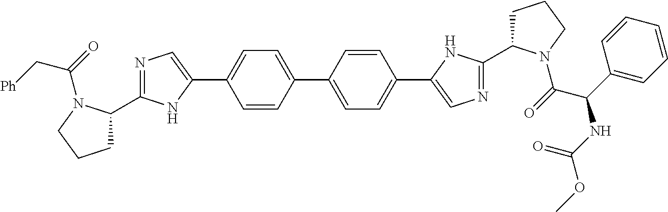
C1(C2=CC=C(C3=CN=C(C4CCCN4C(C(C4=CC=CC=C4)NC(OC)=O)=O)N3)C=C2)=CC=C(C2=CN=C(C3CCCN3C(=O)C[Ph])N2)C=C1
